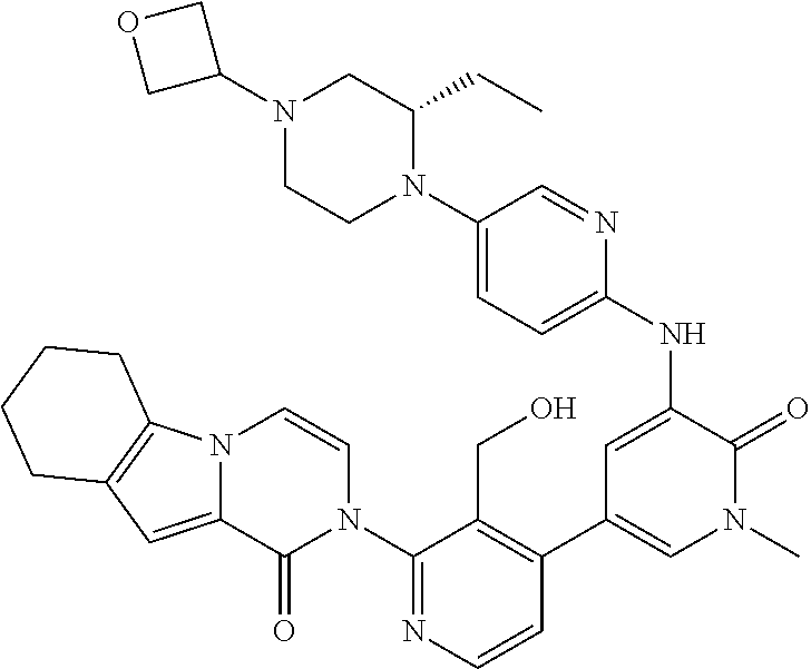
N12C(=CC3=C1CCCC3)C(=O)N(C1=NC=CC(C3=CN(C)C(=O)C(NC4=CC=C(N5C(CC)CN(C6COC6)CC5)C=N4)=C3)=C1CO)C=C2
